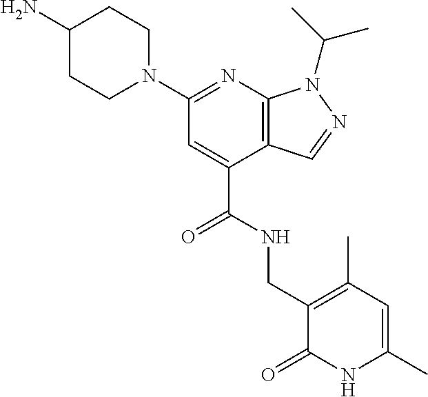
C1CN(C2=NC3=C(C(C(NCC4=C(C)C=C(C)NC4=O)=O)=C2)C=NN3C(C)C)CCC1N
